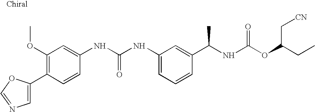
C1=C(C2=C(OC)C=C(NC(NC3=CC=CC(C(NC(OC(CC)C[CN])=O)C)=C3)=O)C=C2)OC=N1
